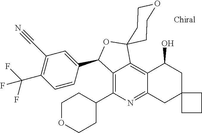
C12=C(C3CCOCC3)N=C3C(=C1C1(OC2C2=CC(C#N)=C(C(F)(F)F)C=C2)CCOCC1)C(O)CC1(C3)CCC1
